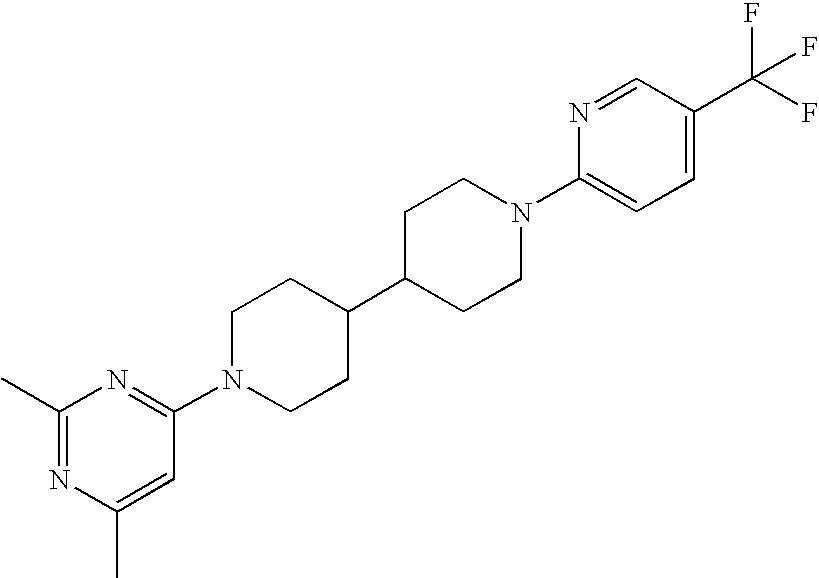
C1(C)=NC(C)=CC(N2CCC(C3CCN(C4=CC=C(C(F)(F)F)C=N4)CC3)CC2)=N1
